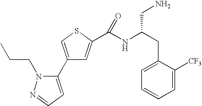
C1(C2=CC=NN2CCC)=CSC(C(NC(CC2=CC=CC=C2[CF3])CN)=O)=C1
